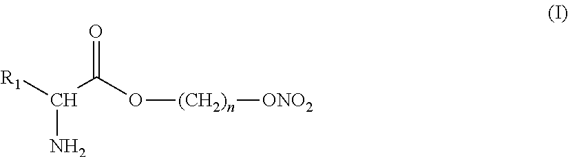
NC([R1])C(O[(CH2)n][ONO2])=O
